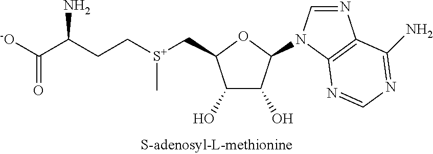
C1(O)C(O)C(N2C=NC3=C2N=CN=C3N)OC1C[S+](CCC(C([-O])=O)N)C
